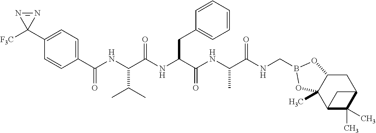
C1(C(NC(C(NC(C(NC(C(NCB2OC3CC4C(C)(C)C(C3(C)O2)C4)=O)C)=O)CC2=CC=CC=C2)=O)C(C)C)=O)=CC=C(C2([F3C])N=N2)C=C1
